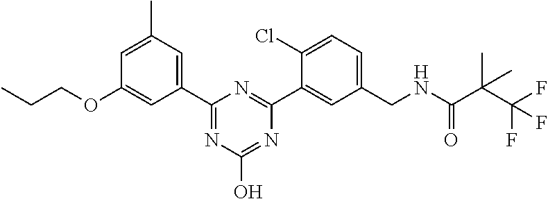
C1(C2=CC(C)=CC(OCCC)=C2)=NC(O)=NC(C2=CC(CNC(C(C(F)(F)F)(C)C)=O)=CC=C2Cl)=N1
